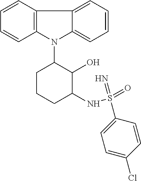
N1(C2CCCC(NS(=O)(=N)C3=CC=C(Cl)C=C3)C2O)C2=C(C=CC=C2)C2=CC=CC=C12
